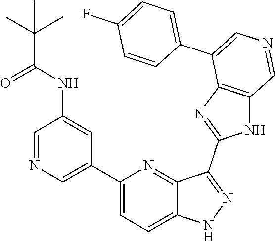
C1(C2=CN=CC(NC(=O)C(C)(C)C)=C2)=CC=C2C(=N1)C(C1=NC3=C(N1)C=NC=C3C1=CC=C(F)C=C1)=NN2
